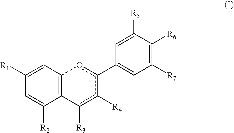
C12=C(C=C([R1])C=C1[R2])oc(C1=CC([R7])=C([R6])C([R5])=C1)c([R4])c2[R3]
